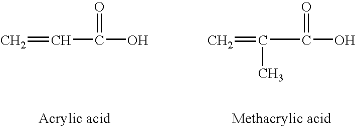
C=CC(O)=O.C=C(C(O)=O)C
